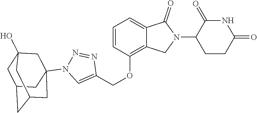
C1(OCC2=CN(C34CC5(O)CC(CC(C3)C5)C4)N=N2)=C2C(=CC=C1)C(=O)N(C1CCC(=O)NC1=O)C2
